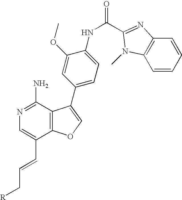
C12=C(C(N)=NC=C1C=CC[R])C(C1=CC=C(NC(=O)C3=NC4=C(C=CC=C4)N3C)C(OC)=C1)=CO2
